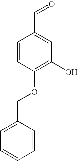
C1=CC(OCC2=CC=CC=C2)=C(O)C=C1C=O
